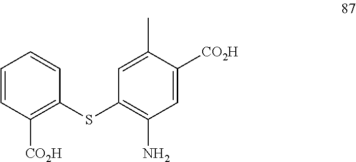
C1=CC([CO2H])=C(SC2=C(N)C=C([CO2H])C(C)=C2)C=C1
